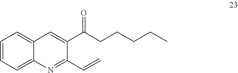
C1(C(=O)CCCCC)=CC2=CC=CC=C2N=C1C=C
